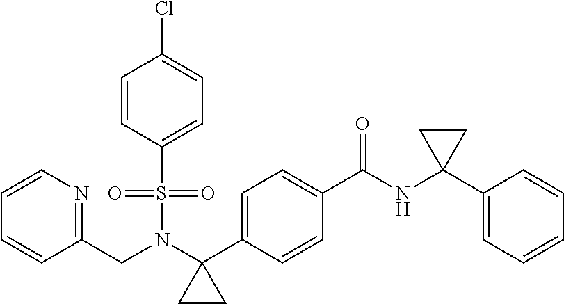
C1=CN=C(CN(C2(C3=CC=C(C(=O)NC4(C5=CC=CC=C5)CC4)C=C3)CC2)S(=O)(=O)C2=CC=C(Cl)C=C2)C=C1
